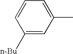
C1([n-Bu])=CC(C)=CC=C1
